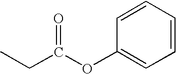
CCC(OC1=CC=CC=C1)=O
